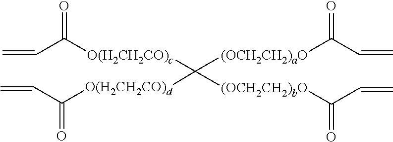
C=CC([O(H2CH2CO)c]C([(OCH2CH2)bO]C(C=C)=O)([(OCH2CH2)aO]C(C=C)=O)[O(H2CH2CO)d]C(=O)C=C)=O
